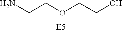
[E5].NCCOCCO
